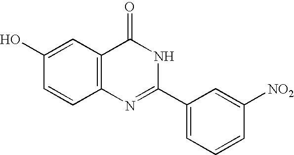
C1(O)=CC2=C(C=C1)N=C(C1=CC=CC([NO2])=C1)NC2=O
